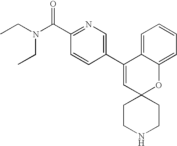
CCN(C(C1=NC=C(C2=CC3(OC4=CC=CC=C24)CCNCC3)C=C1)=O)CC
